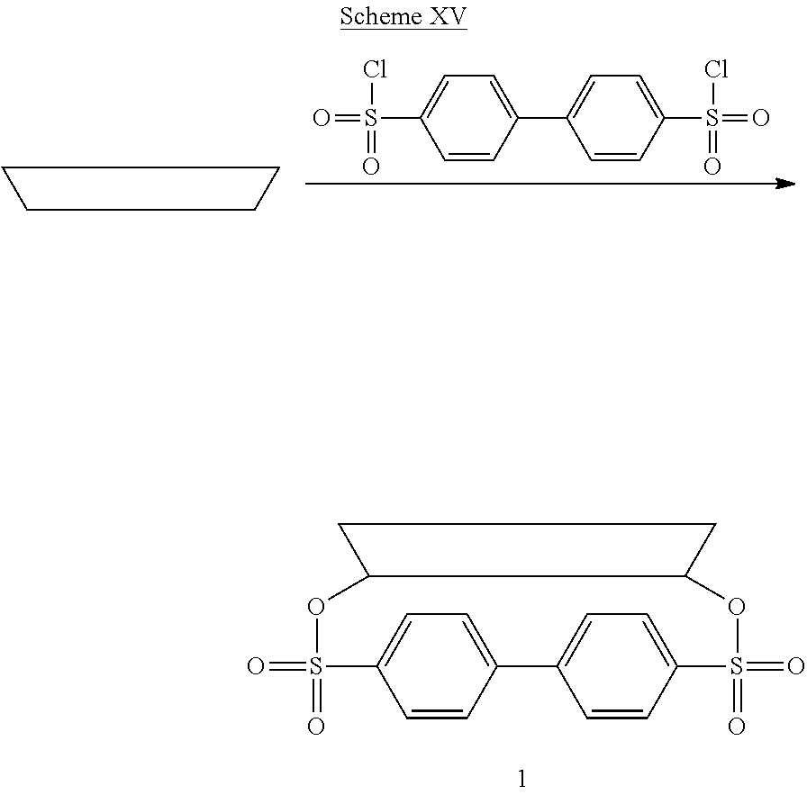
C1CCC1.C1=CC(S(=O)(=O)Cl)=CC=C1C1=CC=C(S(=O)(Cl)=O)C=C1.C1=CC2=CC=C1C1=CC=C(C=C1)S(=O)(=O)OC1C(OS2(=O)=O)CC1
